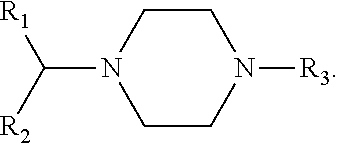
C1CN(C([R1])[R2])CCN1[R3]
